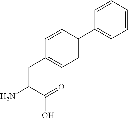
C(C(=O)O)(N)CC1=CC=C(C2=CC=CC=C2)C=C1
